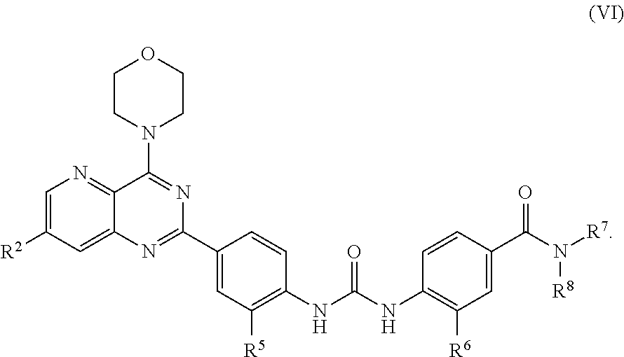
C1=C([R2])C=C2C(=N1)C(N1CCOCC1)=NC(C1=CC([R5])=C(NC(NC3=C([R6])C=C(C(N([R8])[R7])=O)C=C3)=O)C=C1)=N2
